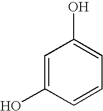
C1=C(O)C=CC=C1O
